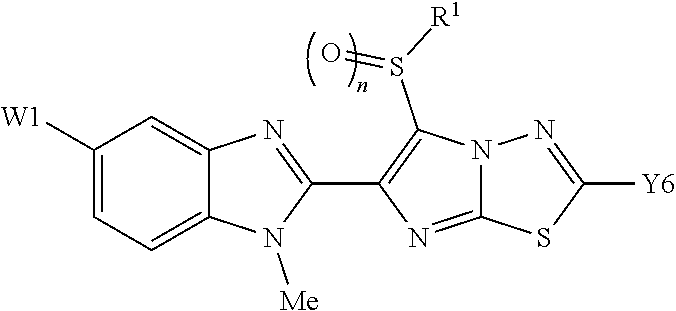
C1([W1])=CC=C2C(=C1)N=C(C1=C(S([R1])=O)N3C(=N1)SC([Y6])=N3)N2[Me]
